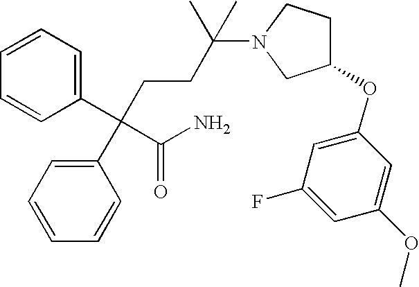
C1=CC=C(C(CCC(N2CC(OC3=CC(F)=CC(OC)=C3)CC2)(C)C)(C(N)=O)C2=CC=CC=C2)C=C1
